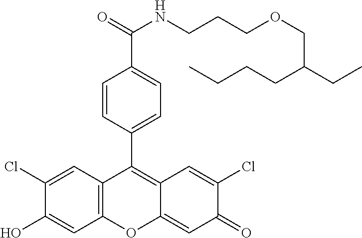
C12=C(C=C(Cl)C(O)=C1)C(C1=CC=C(C(=O)NCCCOCC(CC)CCCC)C=C1)=C1C(=CC(=O)C(Cl)=C1)O2
